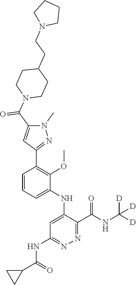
C1=C(NC2=CC(NC(C3CC3)=O)=NN=C2C(NC([D])([D])[D])=O)C(OC)=C(C2=NN(C)C(C(N3CCC(CCN4CCCC4)CC3)=O)=C2)C=C1
